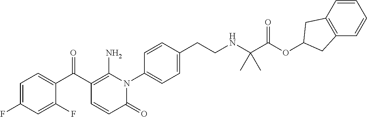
C1=C(F)C=C(F)C(C(C2=C(N)N(C3=CC=C(CCNC(C(OC4CC5=C(C=CC=C5)C4)=O)(C)C)C=C3)C(=O)C=C2)=O)=C1
